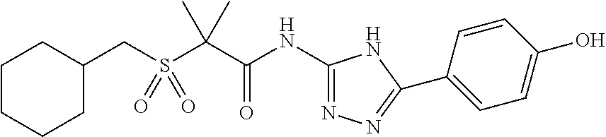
C1C(CS(C(C(NC2=NN=C(C3=CC=C(O)C=C3)N2)=O)(C)C)(=O)=O)CCCC1
